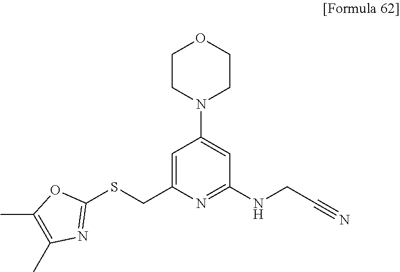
C1=C(CSC2=NC(C)=C(C)O2)N=C(NCC#N)C=C1N1CCOCC1
